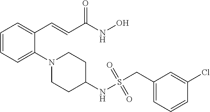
C1=CC=C(N2CCC(NS(CC3=CC=CC(Cl)=C3)(=O)=O)CC2)C(C=CC(NO)=O)=C1
